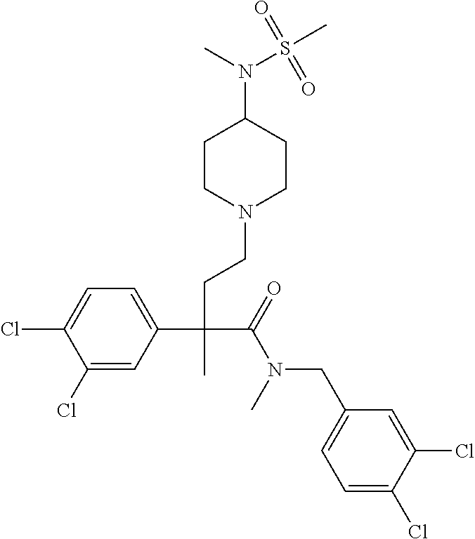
C1(Cl)=CC(C(CCN2CCC(N(C)S(C)(=O)=O)CC2)(C(=O)N(C)CC2=CC=C(Cl)C(Cl)=C2)C)=CC=C1Cl
